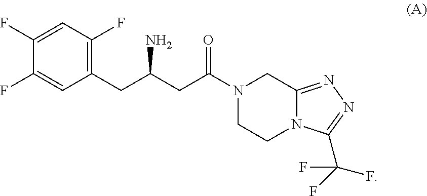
C1(CC(CC(N2CCN3C(=NN=C3C(F)(F)F)C2)=O)N)=C(F)C=C(F)C(F)=C1
